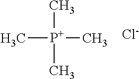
C[P+](C)(C)C.[Cl-]
